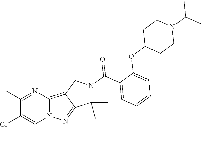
C1(C)=NC2=C3C(=NN2C(C)=C1Cl)C(C)(C)N(C(C1=CC=CC=C1OC1CCN(C(C)C)CC1)=O)C3
